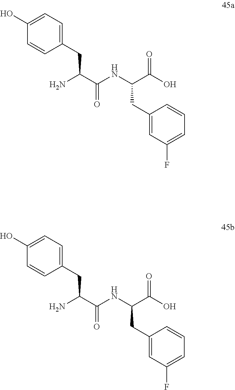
C(C(=O)NC(CC1=CC(F)=CC=C1)C(=O)O)(N)CC1=CC=C(O)C=C1.C(C(=O)NC(CC1=CC(F)=CC=C1)C(=O)O)(N)CC1=CC=C(O)C=C1
